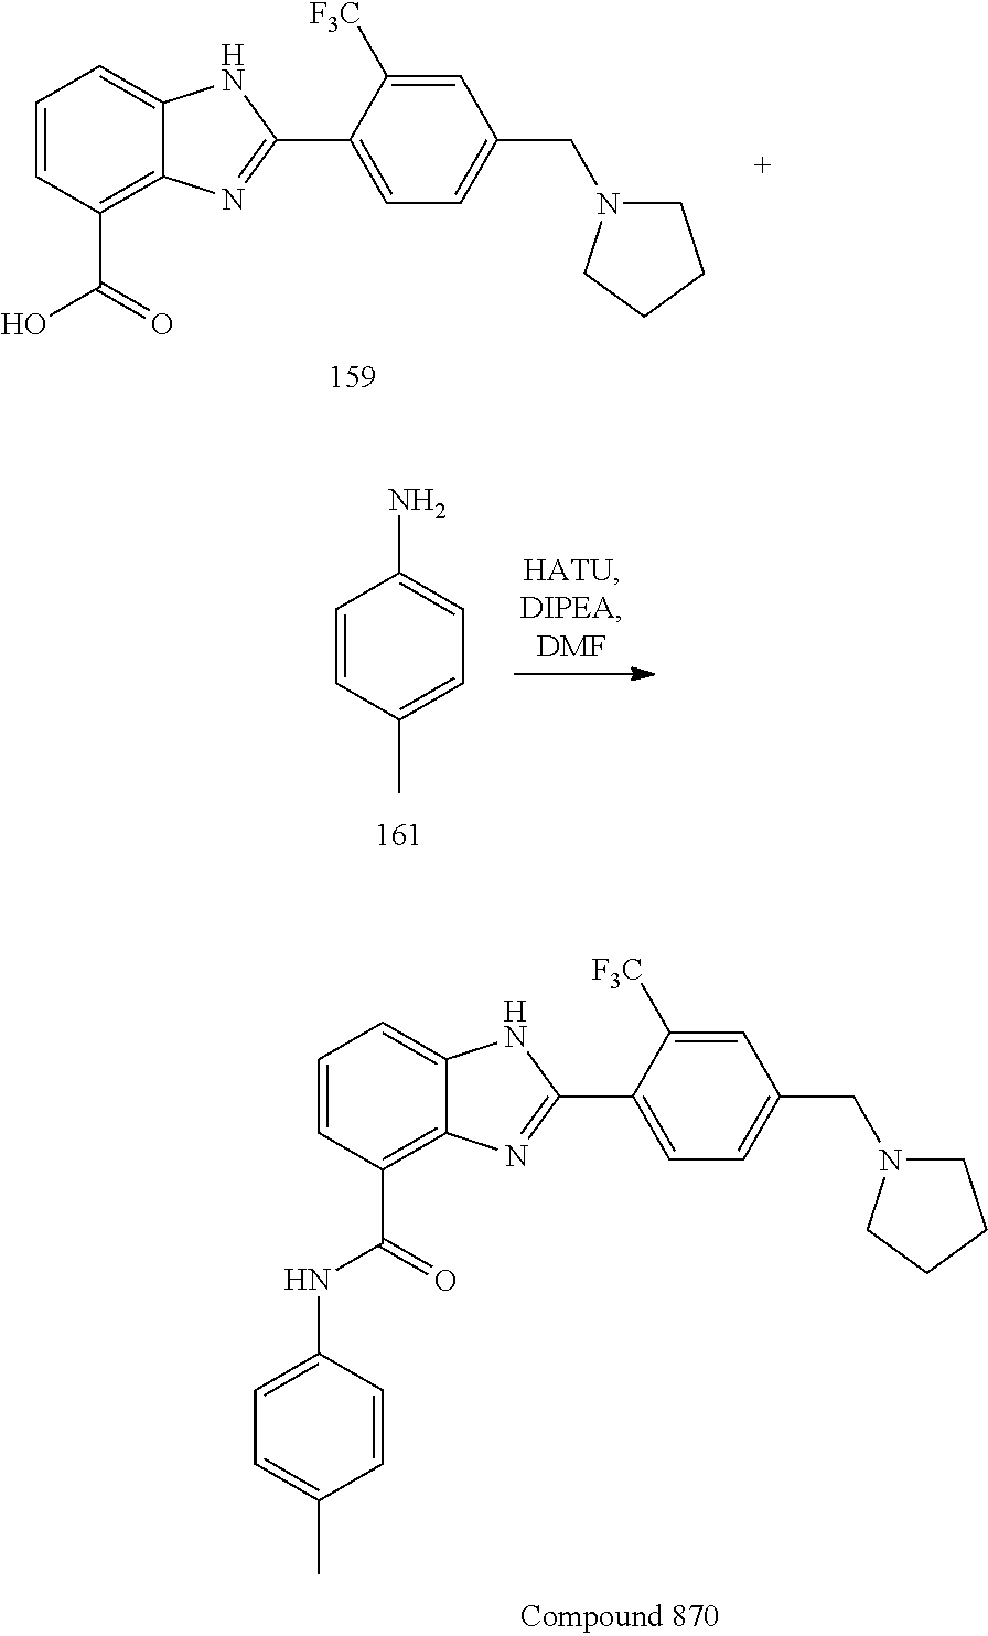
C1=CC(C(=O)O)=C2C(=C1)NC(C1=CC=C(CN3CCCC3)C=C1[F3C])=N2.C1=CC(C(=O)NC2=CC=C(C)C=C2)=C2C(=C1)NC(C1=CC=C(CN3CCCC3)C=C1[F3C])=N2.C1=CC(C)=CC=C1N
